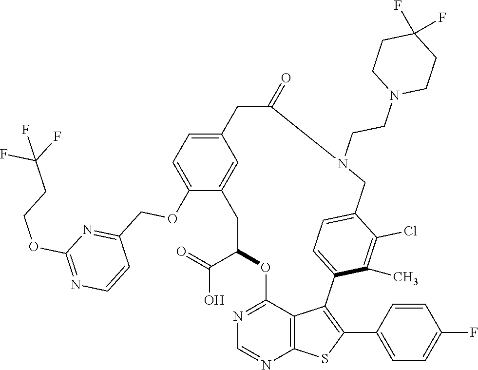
C1C(C(=O)O)OC2=NC=NC3=C2C(=C(C2=CC=C(F)C=C2)S3)C2=CC=C(C(Cl)=C2C)CN(CCN2CCC(F)(F)CC2)C(=O)CC2=CC=C(OCC3=NC(OCCC(F)(F)F)=NC=C3)C1=C2
